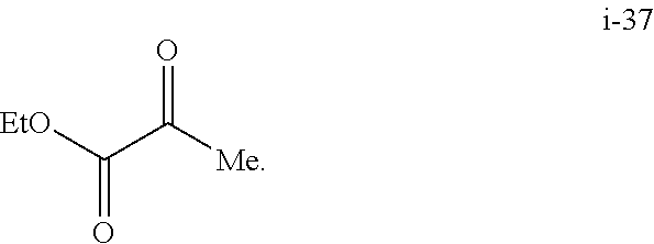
[EtO]C(C([Me])=O)=O
